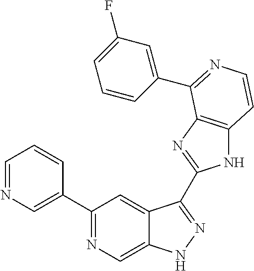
C1=NC=C(C2=NC=C3C(=C2)C(C2=NC4=C(N2)C=CN=C4C2=CC(F)=CC=C2)=NN3)C=C1
